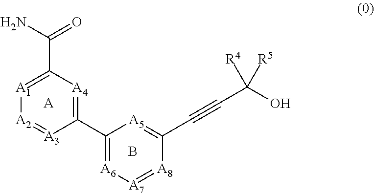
[A].B.C(=O)(N)C1=[A1][A2]=[A3]C(C2=[A6][A7]=[A8]C(C#CC(O)([R4])[R5])=[A5]2)=[A4]1
